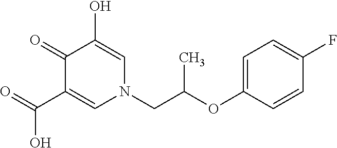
O=C(C1=CN(CC(OC2=CC=C(F)C=C2)C)C=C(O)C1=O)O
